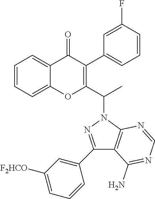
C1=CC=C2C(=C1)OC(C(N1N=C(C3=CC([F2HCO])=CC=C3)C3=C1N=CN=C3N)C)=C(C1=CC=CC(F)=C1)C2=O
